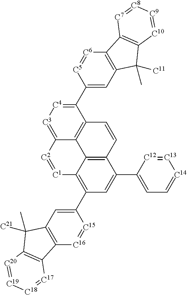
C12=C3C(=C(C4=CC5=C([C16]=[C15]4)C4=C(C5([C21])C)[C20]=[C19][C18]=[C17]4)C=C1C1=CC=[C14][C13]=[C12]1)[C1]=[C2]C1=[C3][C4]=C(C4=CC5=C([C6]=[C5]4)C4=C(C5(C)[C11])[C10]=[C9][C8]=[C7]4)C(=C31)C=C2
